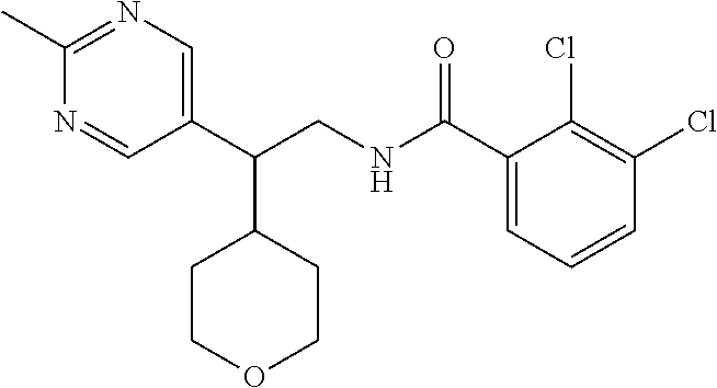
C1(C)=NC=C(C(CNC(C2=CC=CC(Cl)=C2Cl)=O)C2CCOCC2)C=N1
